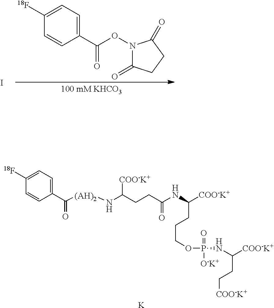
[K].C(CCCOP(=O)([O-K+])NC(CC[COO-K+])[COO-K+])(NC(CCC(N[(AH)2]C(C1=CC=C([18F])C=C1)=O)[COO-K+])=O)[COO-K+].C(C1=CC=C([18F])C=C1)(=O)ON1C(=O)CCC1=O.I
